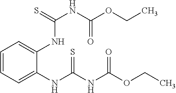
C1=CC=C(NC(NC(OCC)=O)=S)C(NC(NC(OCC)=O)=S)=C1
